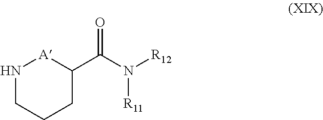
N1CCCC(C(N([R12])[R11])=O)[A]1
